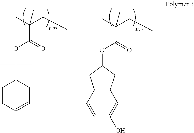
CC(CC)(C(=O)OC(C)(C)C1CCC(C)=CC1)C.CC(CC)(C(=O)OC1CC2=C(C1)C=C(O)C=C2)C
